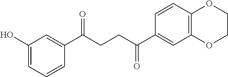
C(CCC(C1=CC2=C(C=C1)OCCO2)=O)(=O)C1=CC(O)=CC=C1
